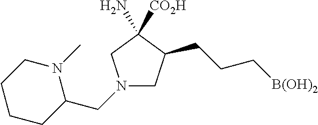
N1(CC2CCCCN2C)CC(CCC[B(OH)2])C(N)([CO2H])C1
